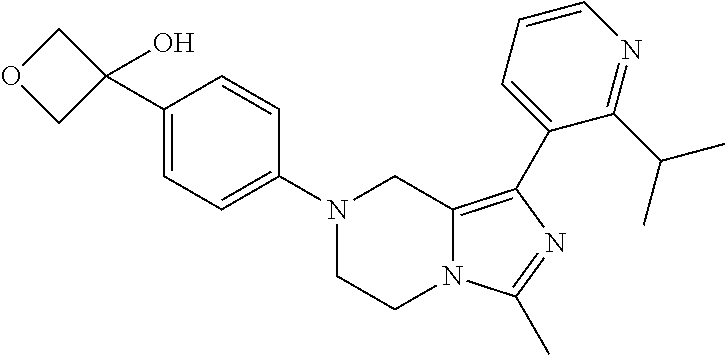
N1(C2=CC=C(C3(O)COC3)C=C2)CCN2C(=C(C3=CC=CN=C3C(C)C)N=C2C)C1
